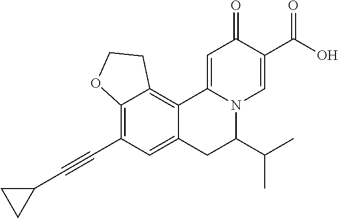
C12=C(C#CC3CC3)C=C3C(=C1CCO2)C1=CC(=O)C(C(=O)O)=CN1C(C(C)C)C3
